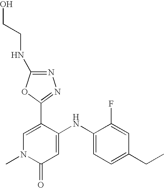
C1=C(C2=NN=C(NCCO)O2)C(NC2=CC=C(CC)C=C2F)=CC(=O)N1C
